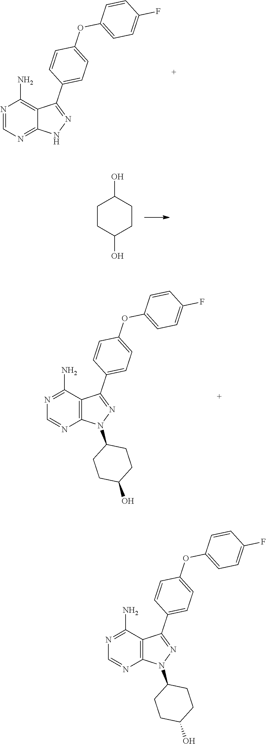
N1=CN=C2C(=C1N)C(C1=CC=C(OC3=CC=C(F)C=C3)C=C1)=NN2.C1CC(O)CCC1O.N1=C(N)C2=C(N=C1)N(C1CCC(O)CC1)N=C2C1=CC=C(OC2=CC=C(F)C=C2)C=C1.N1=C(N)C2=C(N=C1)N(C1CCC(O)CC1)N=C2C1=CC=C(OC2=CC=C(F)C=C2)C=C1
